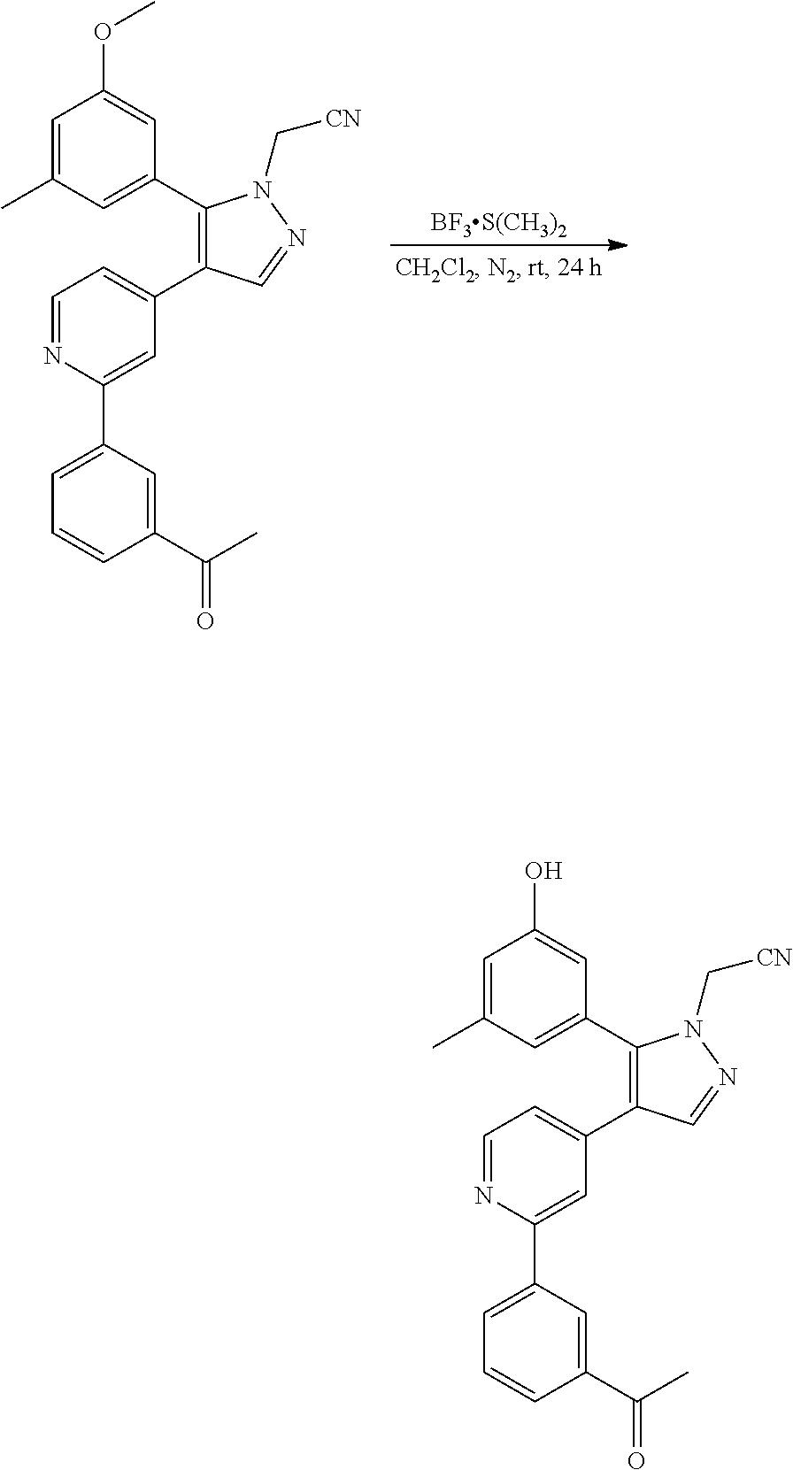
C1=C(C)C=C(C2=C(C3=CC=NC(C4=CC=CC(C(C)=O)=C4)=C3)C=NN2C[CN])C=C1OC.[BF3S(CH3)2].C1=C(C)C=C(C2=C(C3=CC=NC(C4=CC=CC(C(C)=O)=C4)=C3)C=NN2C[CN])C=C1O
